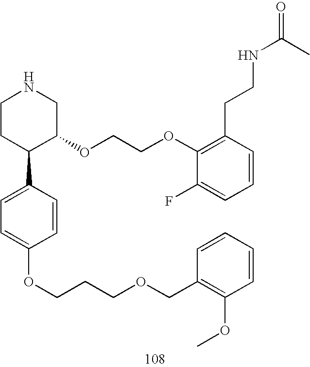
C1CC(C2=CC=C(OCCCOCC3=C(OC)C=CC=C3)C=C2)C(OCCOC2=C(CCNC(=O)C)C=CC=C2F)CN1
